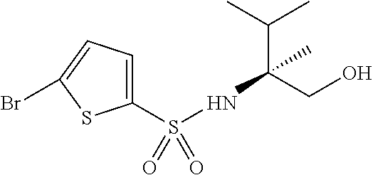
C1(S(=O)(=O)NC(CO)(C(C)C)C)=CC=C(Br)S1
